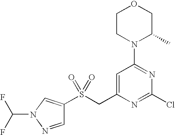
C1=NN(C(F)F)C=C1S(CC1=CC(N2C(C)COCC2)=NC(Cl)=N1)(=O)=O
